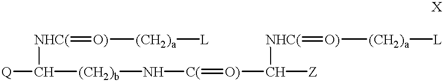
[Q]C([(CH2)b]N[C(]=[O)]C([Z])[NHC(]=[O)][(CH2)a][L])[NHC(]=[O)][(CH2)a][L]
